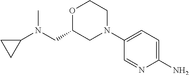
C1(N)=CC=C(N2CCOC(CN(C3CC3)C)C2)C=N1
